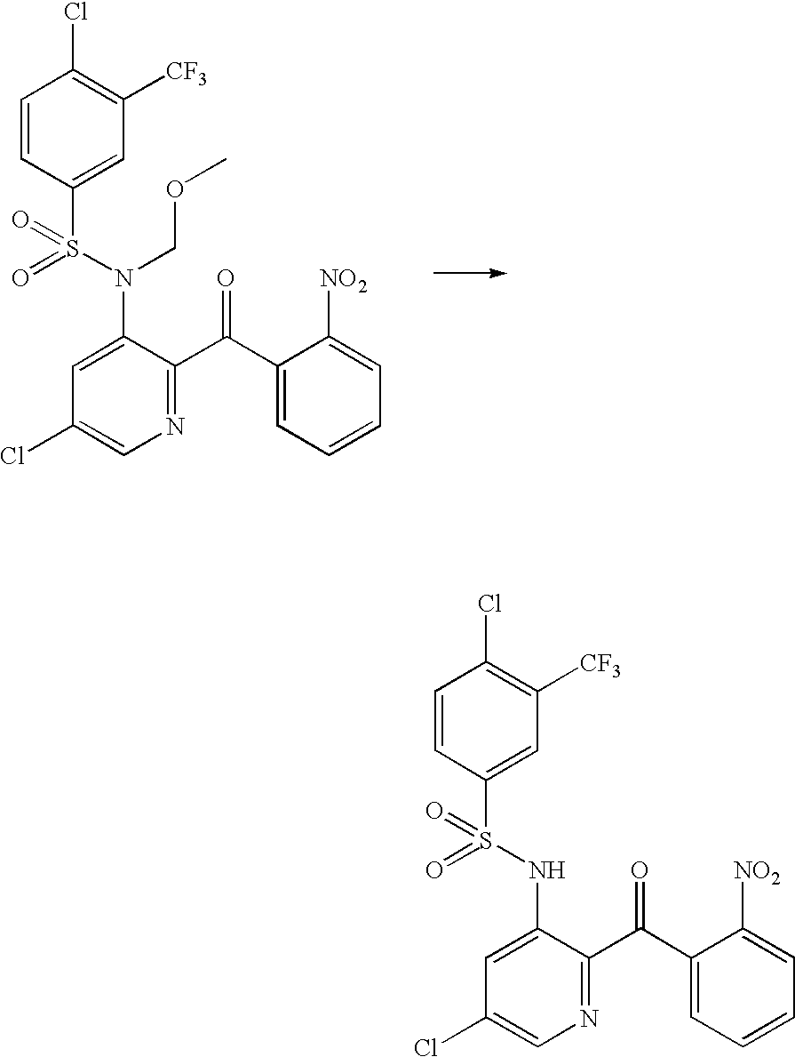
C1=CC(S(N(COC)C2=CC(Cl)=CN=C2C(C2=CC=CC=C2[NO2])=O)(=O)=O)=CC([CF3])=C1Cl.C1=CC(S(NC2=CC(Cl)=CN=C2C(C2=CC=CC=C2[NO2])=O)(=O)=O)=CC([CF3])=C1Cl
